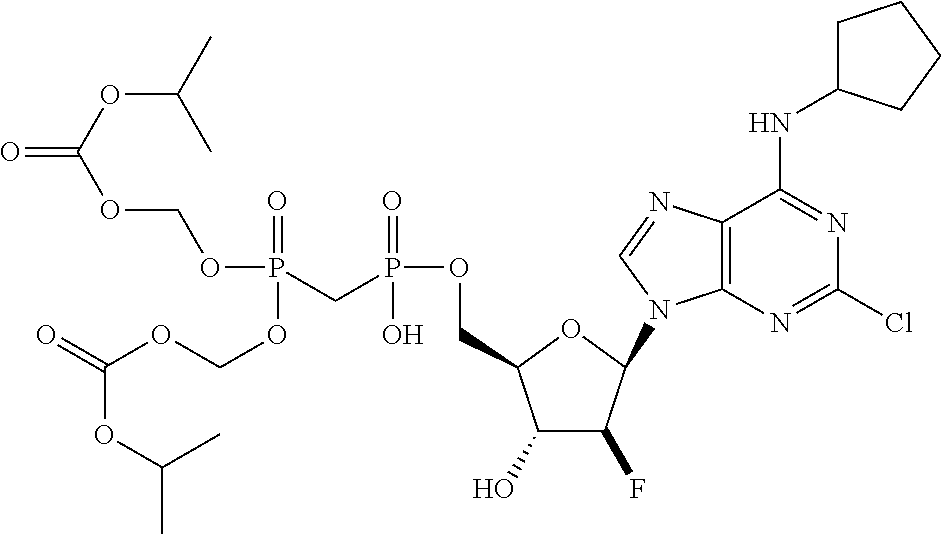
C1(O)C(F)C(N2C3=C(N=C2)C(NC2CCCC2)=NC(Cl)=N3)OC1COP(=O)(O)CP(OCOC(=O)OC(C)C)(=O)OCOC(=O)OC(C)C
